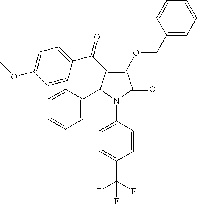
C1(OCC2=CC=CC=C2)=C(C(C2=CC=C(OC)C=C2)=O)C(C2=CC=CC=C2)N(C2=CC=C(C(F)(F)F)C=C2)C1=O
